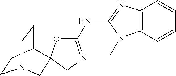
C1CC2CCN1CC21OC(NC2=NC3=C(N2C)C=CC=C3)=NC1
